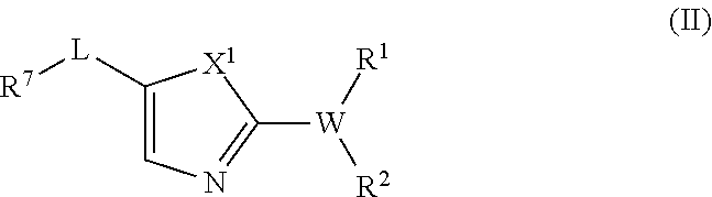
C1([L][R7])=CN=C([W]([R1])[R2])[X1]1
